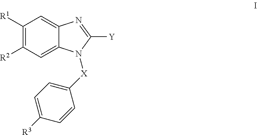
C1([R1])=C([R2])C=C2C(=C1)N=C([Y])N2[X]C1=CC=C([R3])C=C1
